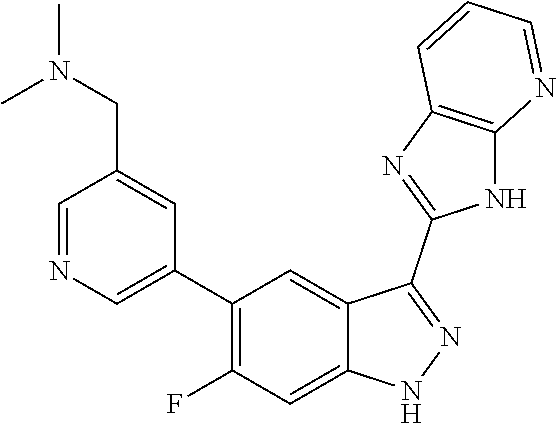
C1=NC=C(C2=C(F)C=C3C(=C2)C(C2=NC4=C(N2)N=CC=C4)=NN3)C=C1CN(C)C
